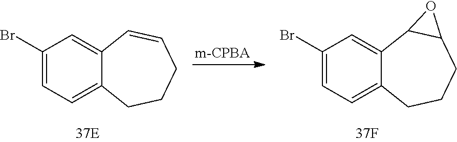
[m-CPBA].C1(Br)=CC=C2C(=C1)C=CCCC2.C1(Br)=CC=C2C(=C1)C1C(CCC2)O1
